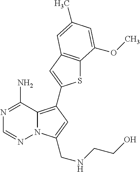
C12=C(C3=CC4=C(S3)C(OC)=CC(C)=C4)C=C(CNCCO)N1N=CN=C2N
